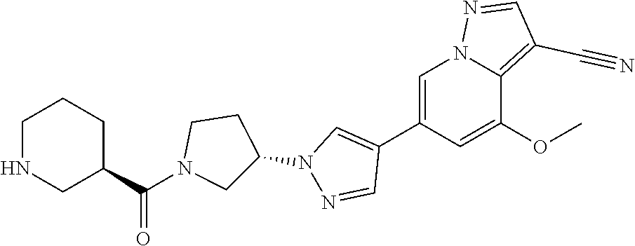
C1(C2=CN(C3CCN(C(C4CCCNC4)=O)C3)N=C2)=CN2C(=C(C#N)C=N2)C(OC)=C1
